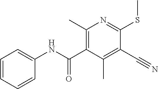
C1=C(NC(C2=C(C)N=C(SC)C(C#N)=C2C)=O)C=CC=C1
